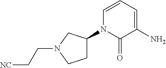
C1C(N2C(=O)C(N)=CC=C2)CN(CC[NC])C1
